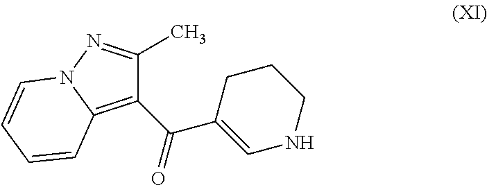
C1(C)=NN2C(=C1C(C1=CNCCC1)=O)C=CC=C2
